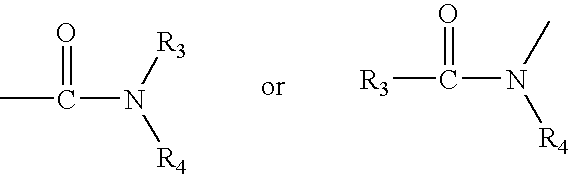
O=C(N([R3])[R4])C.O=C([R3])N(C)[R4]
